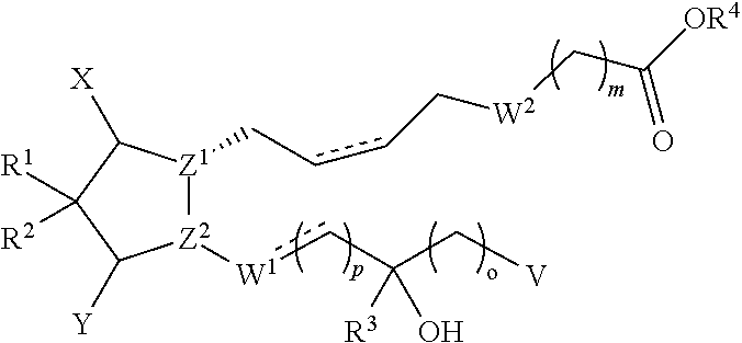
[Z2]1([W1]cC(C[V])([R3])O)[Z1](CccC[W2]CC(=O)[OR4])C([X])C([R1])([R2])C1[Y]
